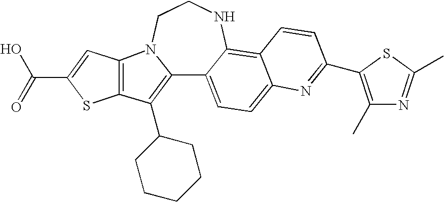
C12=C(C3CCCCC3)C3=C(N1CCNC1=C4C(=CC=C21)N=C(C1=C(C)N=C(C)S1)C=C4)C=C(C(O)=O)S3
